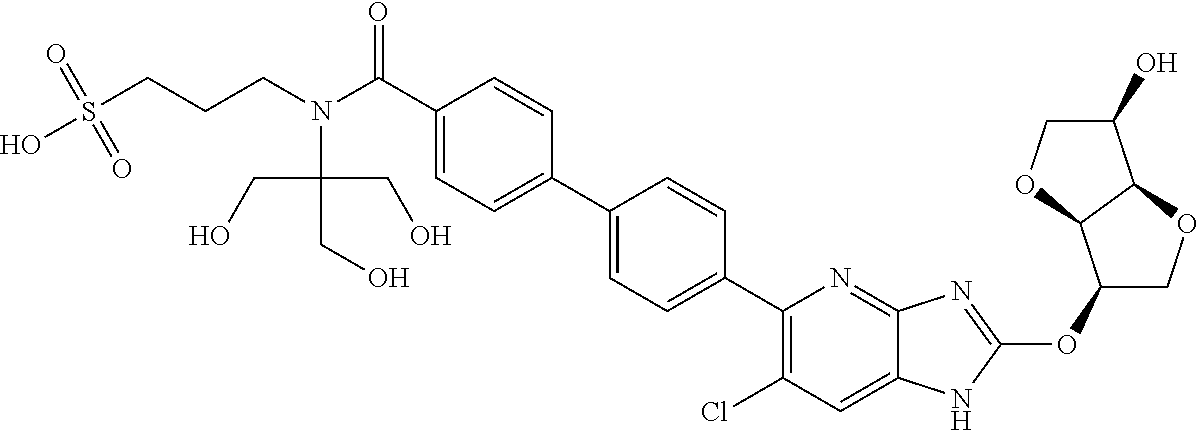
C(C1=CC=C(C2=CC=C(C3=C(Cl)C=C4C(=N3)N=C(OC3COC5C3OCC5O)N4)C=C2)C=C1)(N(CCCS(=O)(=O)O)C(CO)(CO)CO)=O
